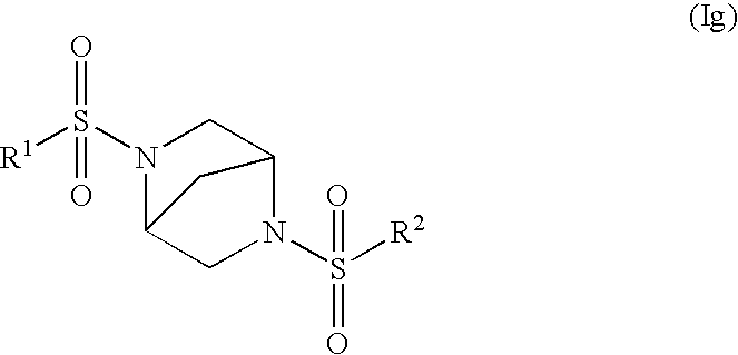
N1(S([R2])(=O)=O)C2CN(S([R1])(=O)=O)C(C1)C2
